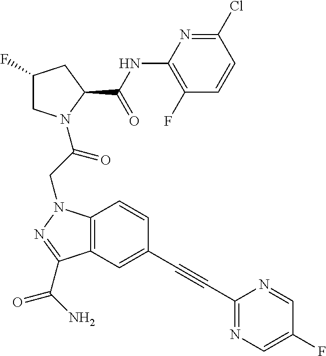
C1(NC(C2CC(F)CN2C(CN2C3=C(C(C(N)=O)=N2)C=C(C#CC2=NC=C(F)C=N2)C=C3)=O)=O)=C(F)C=CC(Cl)=N1
